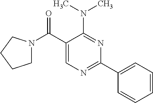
N(C1=NC(C2=CC=CC=C2)=NC=C1C(=O)N1CCCC1)(C)C
